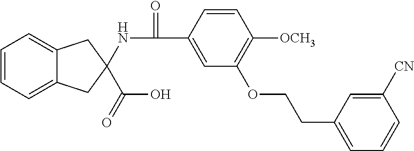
C1=CC=C2C(=C1)CC(NC(=O)C1=CC(OCCC3=CC=CC([CN])=C3)=C([OCH3])C=C1)(C(O)=O)C2
